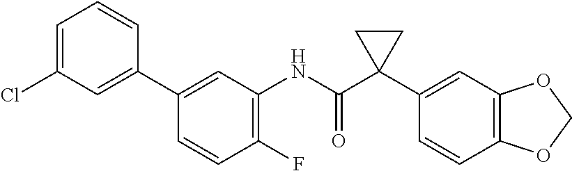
C1(F)=C(NC(C2(C3=CC4=C(C=C3)OCO4)CC2)=O)C=C(C2=CC(Cl)=CC=C2)C=C1
